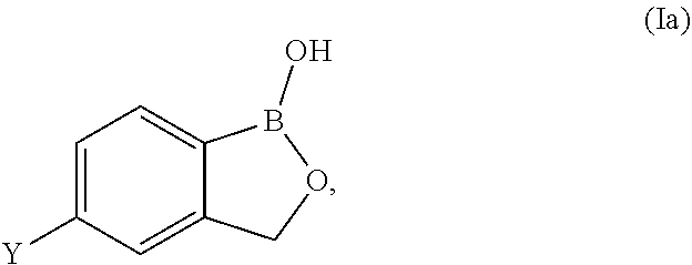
C1=C([Y])C=C2C(=C1)B(O)OC2
